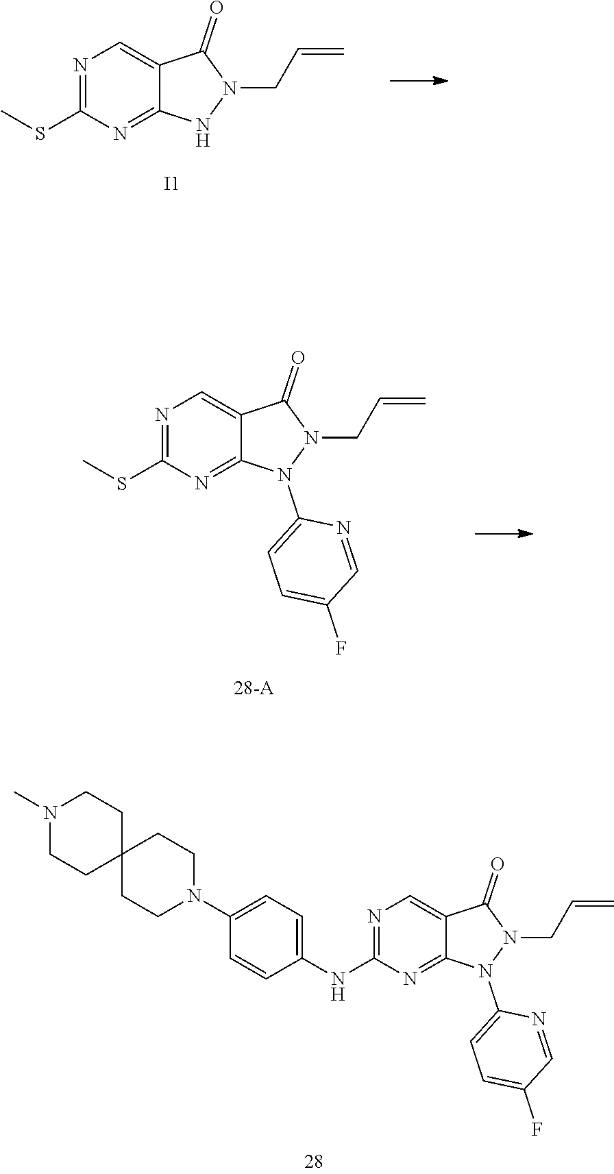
N1=C(SC)N=C2C(=C1)C(=O)N(CC=C)N2.[I1].N1=C(SC)N=C2C(=C1)C(=O)N(CC=C)N2C1=CC=C(F)C=N1.N1=C(NC2=CC=C(N3CCC4(CC3)CCN(C)CC4)C=C2)N=C2C(=C1)C(=O)N(CC=C)N2C1=CC=C(F)C=N1
